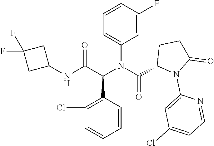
C1=CC(C(C(NC2CC(F)(F)C2)=O)N(C(C2N(C3=CC(Cl)=CC=N3)C(=O)CC2)=O)C2=CC=CC(F)=C2)=C(Cl)C=C1
